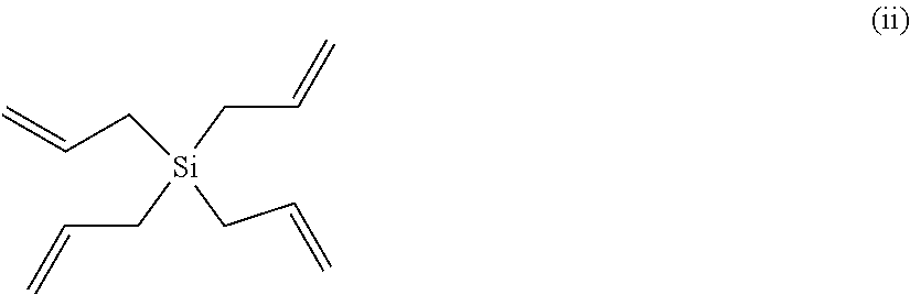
C([Si](CC=C)(CC=C)CC=C)C=C
